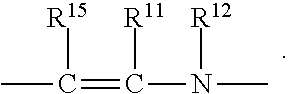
CC(=C(N([R12])C)[R11])[R15]
